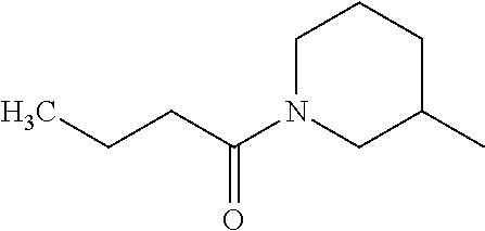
CCCC(N1CC(C)CCC1)=O
